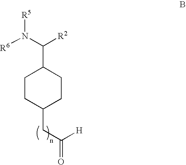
C1CC(CC(=O)[H])CCC1C(N([R6])[R5])[R2]
